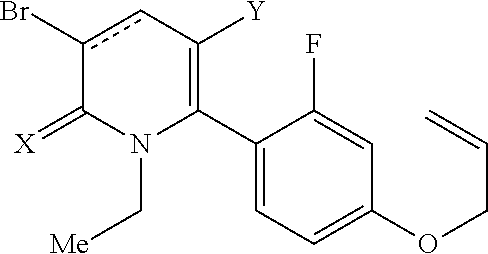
C1(C2=C([Y])cc(Br)C(=[X])N2C[Me])=CC=C(OCC=C)C=C1F
